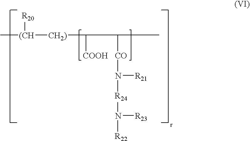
[(CH](C)([CH2)]C(C(C)[CO]N([R21])[R24]N([R22])[R23])[COOH])[R20]
